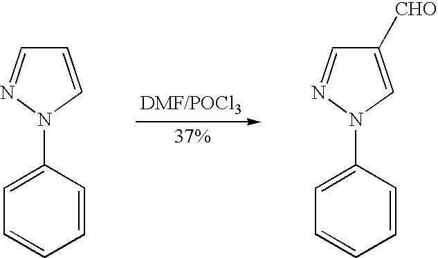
C1=CC(N2C=CC=N2)=CC=C1.C1=CC(N2C=C([CHO])C=N2)=CC=C1
